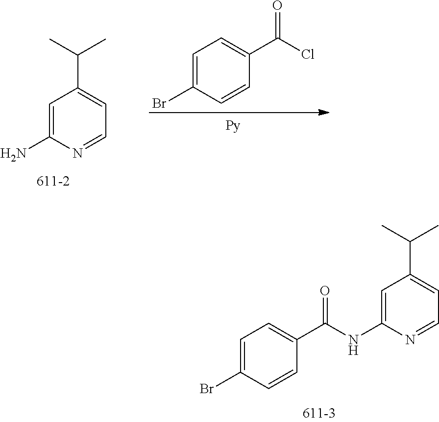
C1=C(N)N=CC=C1C(C)C.C1=C(Br)C=CC(C(=O)Cl)=C1.C1=C(NC(C2=CC=C(Br)C=C2)=O)N=CC=C1C(C)C
